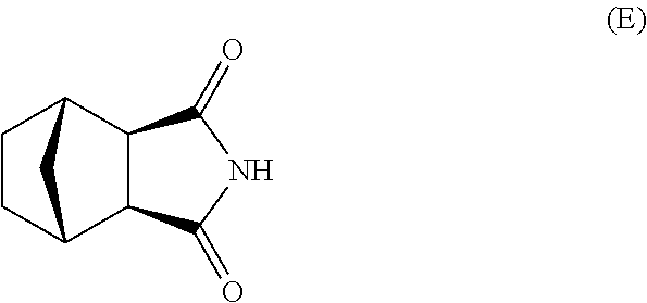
C1CC2C3C(C1C2)C(=O)NC3=O
